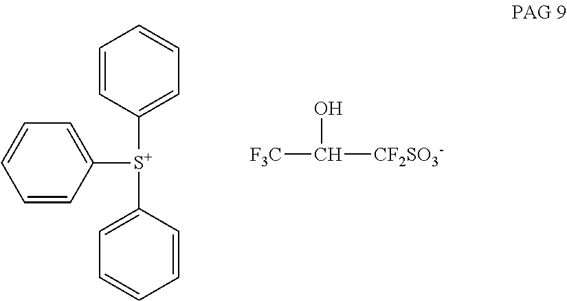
C1=CC([S+](C2=CC=CC=C2)C2=CC=CC=C2)=CC=C1.[F3C]C([CF2SO3-])O
